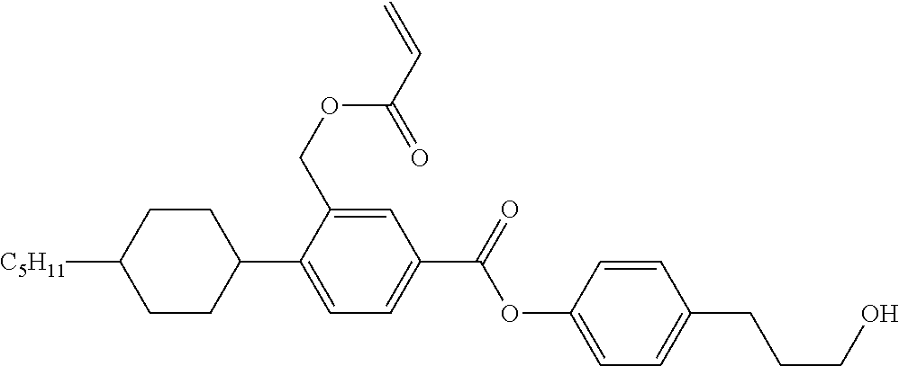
C1CC([C5H11])CCC1C1=CC=C(C(OC2=CC=C(CCCO)C=C2)=O)C=C1COC(C=C)=O
